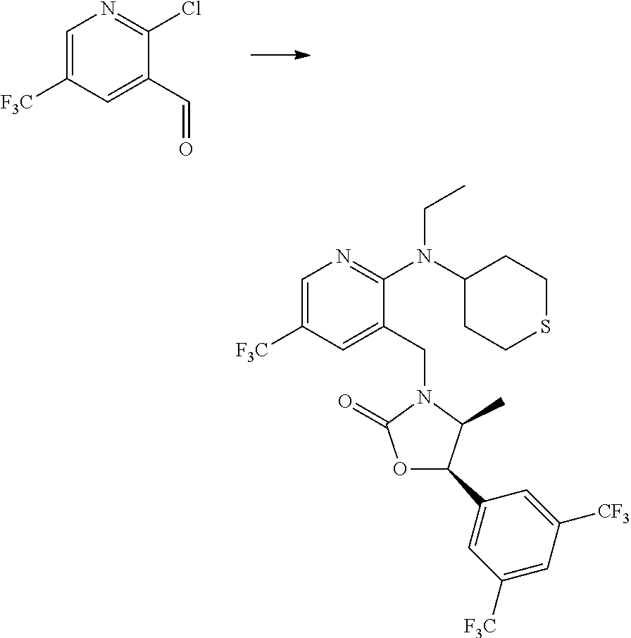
C1=C([F3C])C=C(C=O)C(Cl)=N1.C1=C([F3C])C=C(CN2C(=O)OC(C3=CC([F3C])=CC([CF3])=C3)C2C)C(N(C2CCSCC2)CC)=N1
